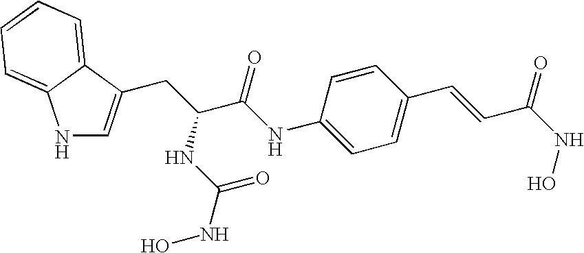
N1C=C(CC(C(NC2=CC=C(C=CC(NO)=O)C=C2)=O)NC(NO)=O)C2=CC=CC=C12
